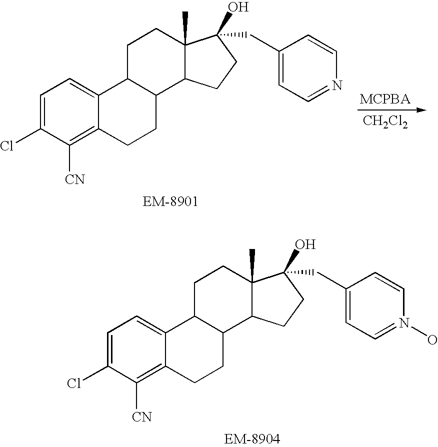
C1=C(Cl)C([CN])=C2C(=C1)C1C(CC2)C2C(C)(CC1)C(O)(CC1=CC=NC=C1)CC2.[CH2Cl2].C1=C(Cl)C([CN])=C2C(=C1)C1C(CC2)C2C(C)(CC1)C(O)(CC1=CC=N(O)C=C1)CC2
